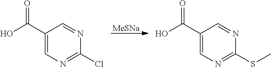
[MeSNa].C1(C(O)=O)=CN=C(Cl)N=C1.C1(C(O)=O)=CN=C(SC)N=C1
